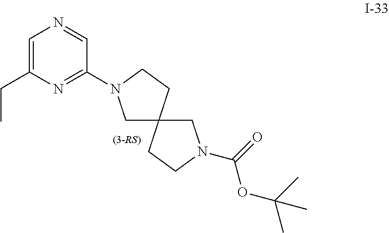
C1N(C2=NC(CC)=CN=C2)CCC12CN(C(OC(C)(C)C)=O)CC2
